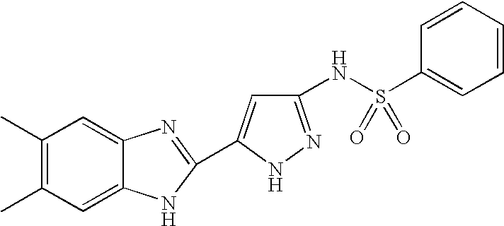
C1(C)=C(C)C=C2C(=C1)N=C(C1=CC(NS(C3=CC=CC=C3)(=O)=O)=NN1)N2
